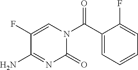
O=C(C1=CC=CC=C1F)N1C=C(F)C(N)=NC1=O
